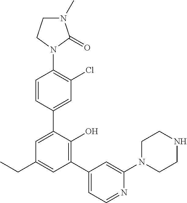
C1=CC(C2=CC(CC)=CC(C3=CC=NC(N4CCNCC4)=C3)=C2O)=CC(Cl)=C1N1C(=O)N(C)CC1
